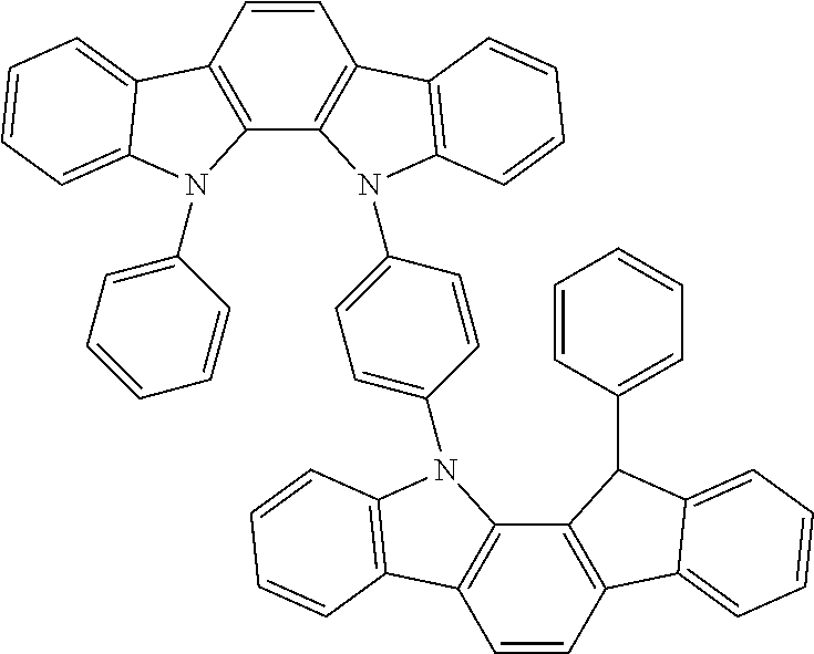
C1=CC2=C(C3=C1C1=C(C=CC=C1)N3C1=CC=C(N3C4=C(C=CC5=C4C(C4=CC=CC=C4)C4=CC=CC=C54)C4=C3C=CC=C4)C=C1)N(C1=CC=CC=C1)C1=CC=CC=C21
